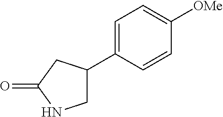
C1=C(C2CNC(=O)C2)C=CC([OMe])=C1
